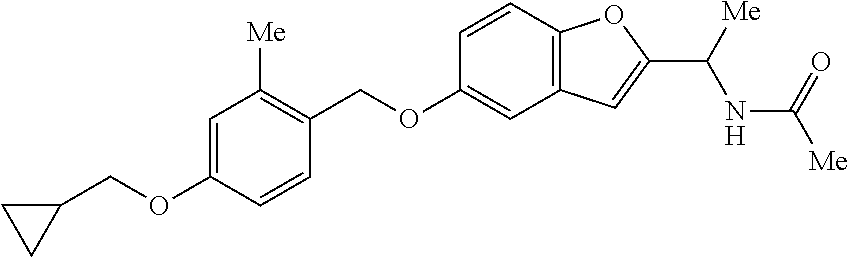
C1=C(OCC2CC2)C=CC(COC2=CC3=C(C=C2)OC(C([Me])NC([Me])=O)=C3)=C1[Me]
